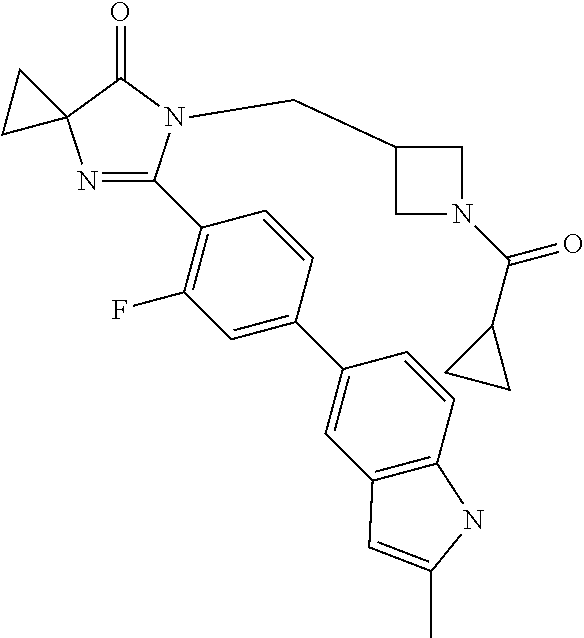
N1=C(C2=C(F)C=C(C3=CC4=C(C=C3)NC(C)=C4)C=C2)N(CC2CN(C(C3CC3)=O)C2)C(=O)C12CC2
